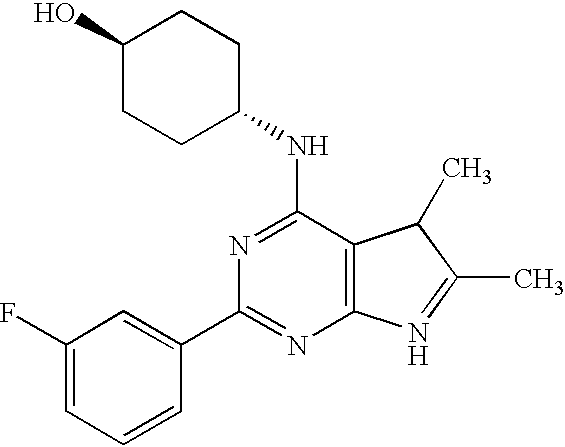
C1(NC2=NC(C3=CC(F)=CC=C3)=NC3=C2C(C)C(C)=N3)CCC(O)CC1
